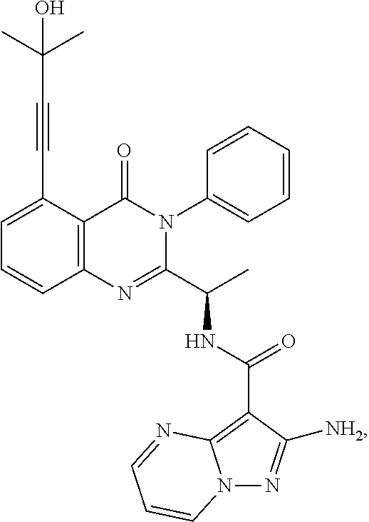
C(#CC1=CC=CC2=C1C(=O)N(C1=CC=CC=C1)C(C(C)NC(C1=C3N(N=C1[NH2])C=CC=N3)=O)=N2)C(C)(C)O
